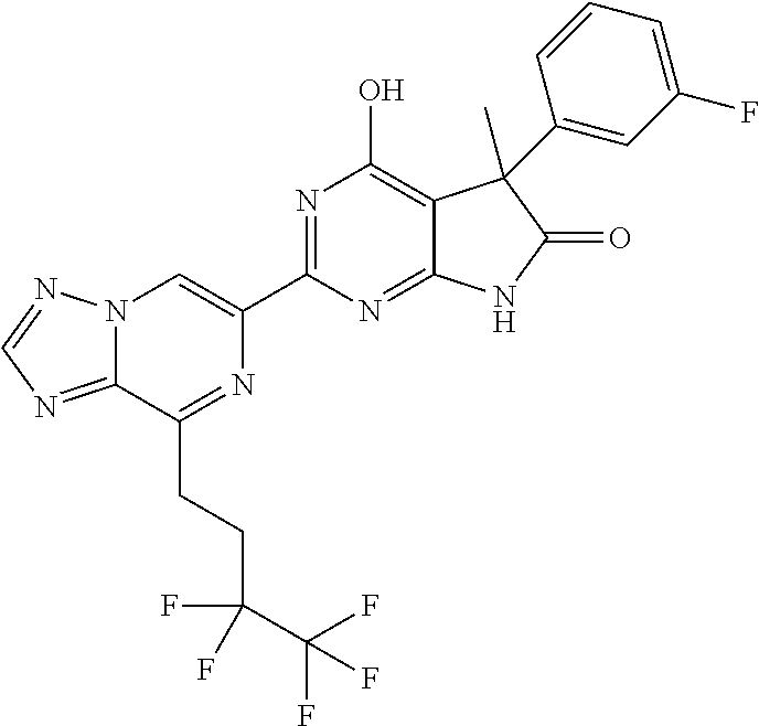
C12=NC=NN1C=C(C1=NC(O)=C3C(=N1)NC(=O)C3(C)C1=CC(F)=CC=C1)N=C2CCC(C(F)(F)F)(F)F
